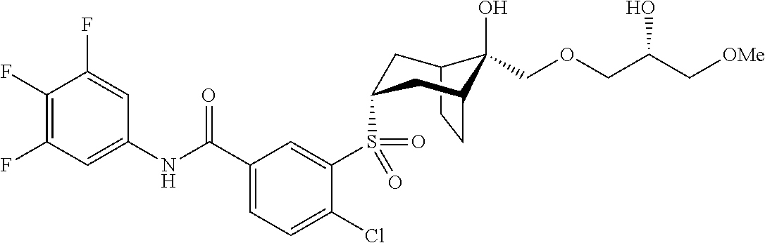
C1(F)=C(F)C=C(NC(C2=CC=C(Cl)C(S(=O)(=O)C3CC4C(O)(COCC(C[OMe])O)C(CC4)C3)=C2)=O)C=C1F
